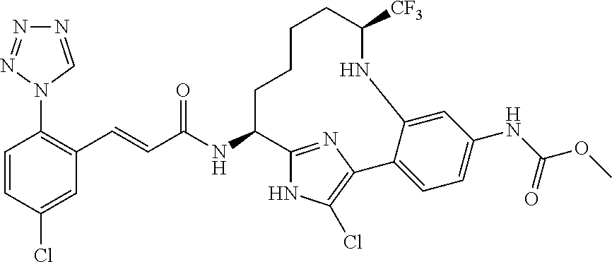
C1=CC(Cl)=CC(C=CC(NC2C3=NC(=C(Cl)N3)C3=CC=C(NC(OC)=O)C=C3NC([CF3])CCCC2)=O)=C1N1C=NN=N1
